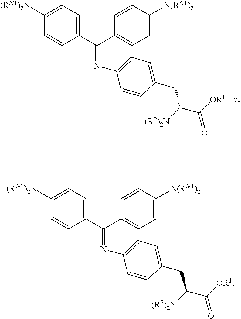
N(=C(C1=CC=C([N(RN1)2])C=C1)C1=CC=C([(RN1)2N])C=C1)C1=CC=C(CC([(R2)2N])C([OR1])=O)C=C1.N(=C(C1=CC=C([N(RN1)2])C=C1)C1=CC=C([(RN1)2N])C=C1)C1=CC=C(CC([(R2)2N])C([OR1])=O)C=C1
